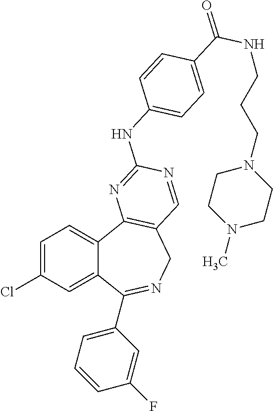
C1=C(Cl)C=C2C(=C1)C1=C(CN=C2C2=CC=CC(F)=C2)C=NC(NC2=CC=C(C(NCCCN3CCN(C)CC3)=O)C=C2)=N1
